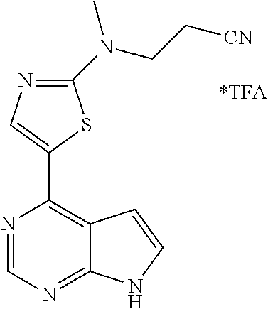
C1(N(CC[CN])C)=NC=C(C2=C3C(=NC=N2)NC=C3)S1
